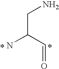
NC(C=O)CN
